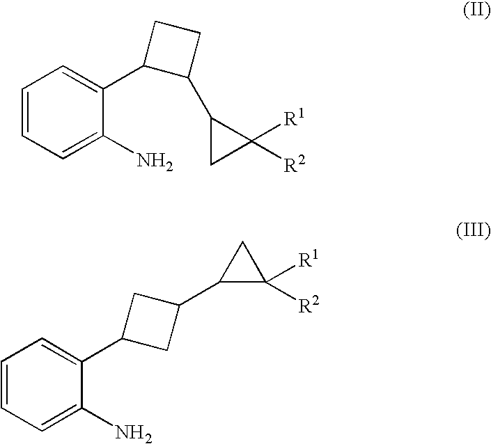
C1=C(N)C(C2C(C3CC3([R1])[R2])CC2)=CC=C1.C1=C(N)C(C2CC(C3C([R2])([R1])C3)C2)=CC=C1
